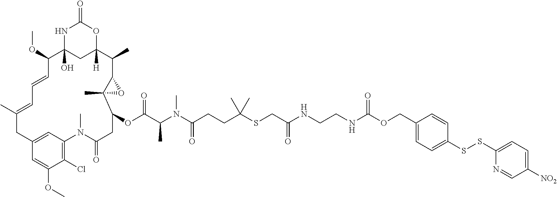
N1C2(O)CC([H])(OC1=O)C(C)C1C(C)(C(OC(C(N(C(CCC(SCC(NCCNC(OCC3=CC=C(SSC4=CC=C([NO2])C=N4)C=C3)=O)=O)(C)C)=O)C)C)=O)CC(=O)N(C)C3=C(Cl)C(OC)=CC(=C3)CC(C)=CC=CC2OC)O1
